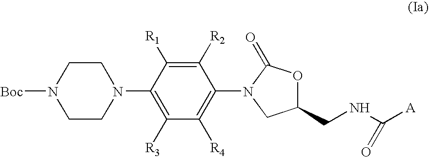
[Boc]N1CCN(C2=C([R3])C([R4])=C(N3C(=O)OC(CNC([A])=O)C3)C([R2])=C2[R1])CC1
